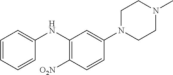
C1=C(NC2=C([O2N])C=CC(N3CCN(C)CC3)=C2)C=CC=C1
